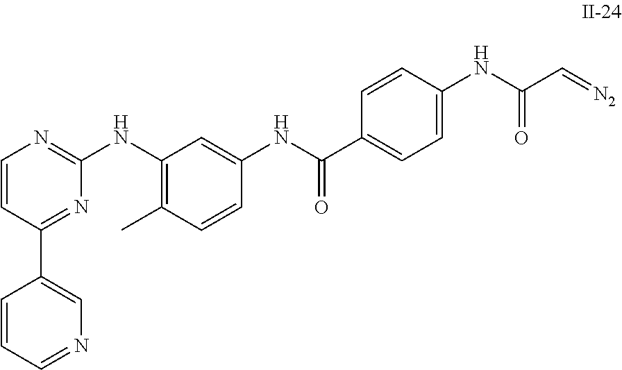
C1=CC(C2=CN=CC=C2)=NC(NC2=C(C)C=CC(NC(C3=CC=C(NC(C=[N2])=O)C=C3)=O)=C2)=N1
